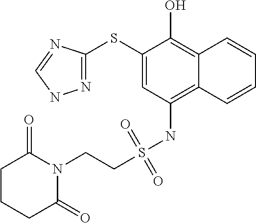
N1=C(SC2=CC(NS(CCN3C(=O)CCCC3=O)(=O)=O)=C3C(=C2O)C=CC=C3)N=CN1
